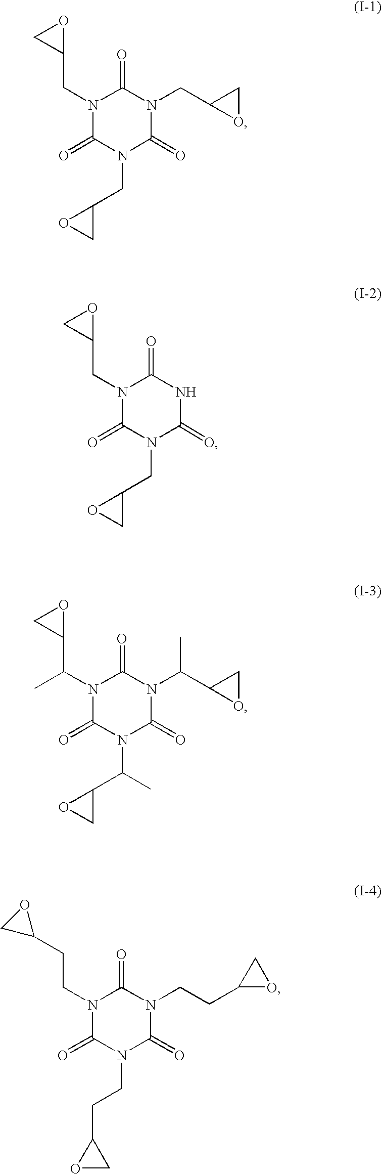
N1(CC2OC2)C(=O)N(CC2CO2)C(=O)N(CC2OC2)C1=O.N1(CC2OC2)C(=O)N(CC2CO2)C(=O)NC1=O.N1(C(C2OC2)C)C(=O)N(C(C2CO2)C)C(=O)N(C(C2OC2)C)C1=O.N1(CCC2OC2)C(=O)N(CCC2OC2)C(=O)N(CCC2OC2)C1=O
